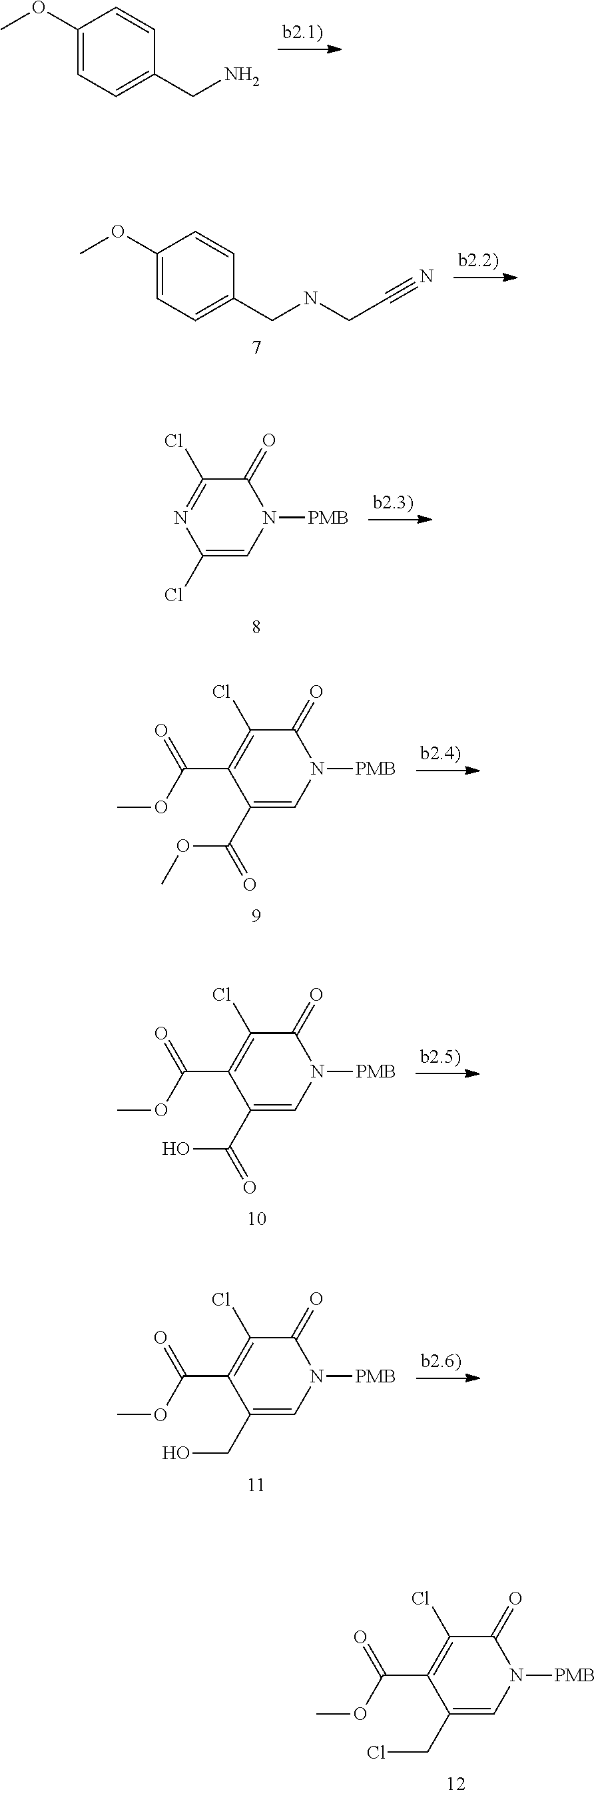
COC1=CC=C(CN)C=C1.COC1=CC=C(CNCC#N)C=C1.C1(=O)C(Cl)=NC(Cl)=CN1[PMB].C1(=O)C(Cl)=C(C(=O)OC)C(C(OC)=O)=CN1[PMB].C1(=O)C(Cl)=C(C(=O)OC)C(C(O)=O)=CN1[PMB].C1(=O)C(Cl)=C(C(=O)OC)C(CO)=CN1[PMB].C1(=O)C(Cl)=C(C(=O)OC)C(CCl)=CN1[PMB]
